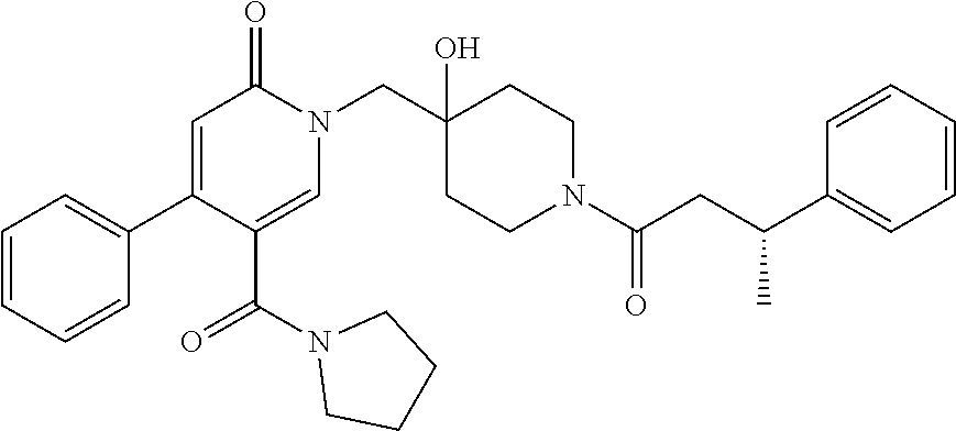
N1(CC2(O)CCN(C(=O)CC(C3=CC=CC=C3)C)CC2)C(=O)C=C(C2=CC=CC=C2)C(C(N2CCCC2)=O)=C1
